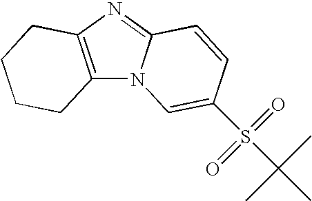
C12=C(N=C3N1C=C(S(C(C)(C)C)(=O)=O)C=C3)CCCC2
